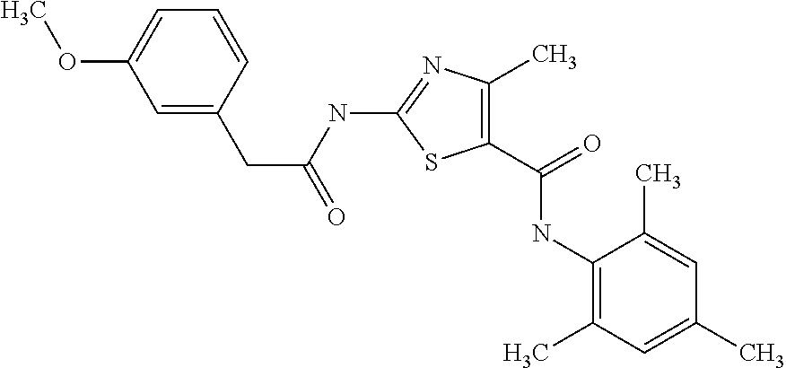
N(C1=NC(C)=C(C(=O)NC2=C(C)C=C(C)C=C2C)S1)C(CC1=CC(OC)=CC=C1)=O
